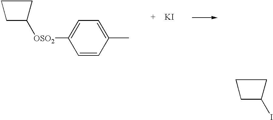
C1(I)CCC1.C1([OSO2]C2=CC=C(C)C=C2)CCC1
